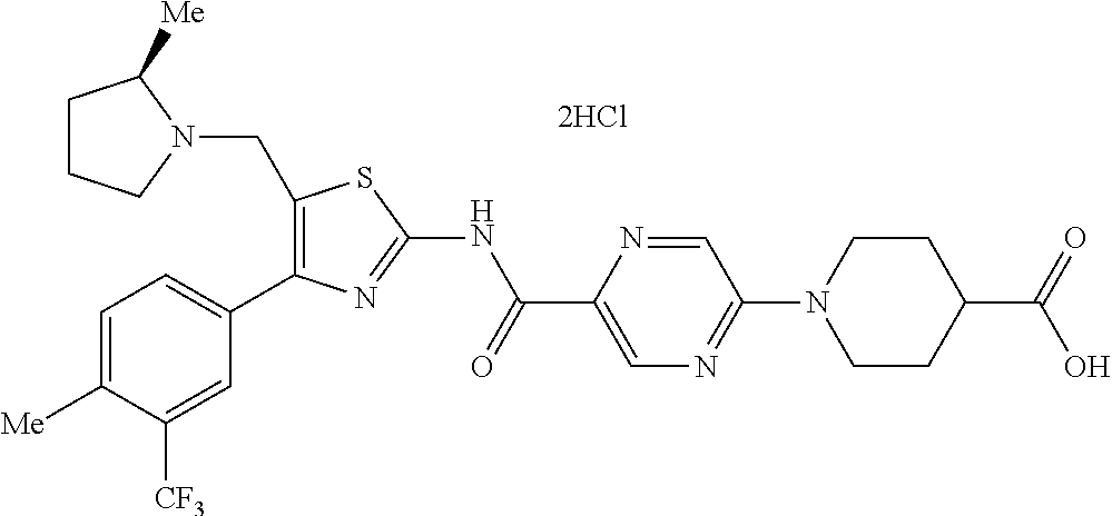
C1(CN2C([Me])CCC2)=C(C2=CC=C([Me])C([CF3])=C2)N=C(NC(C2=CN=C(N3CCC(C(=O)O)CC3)C=N2)=O)S1
